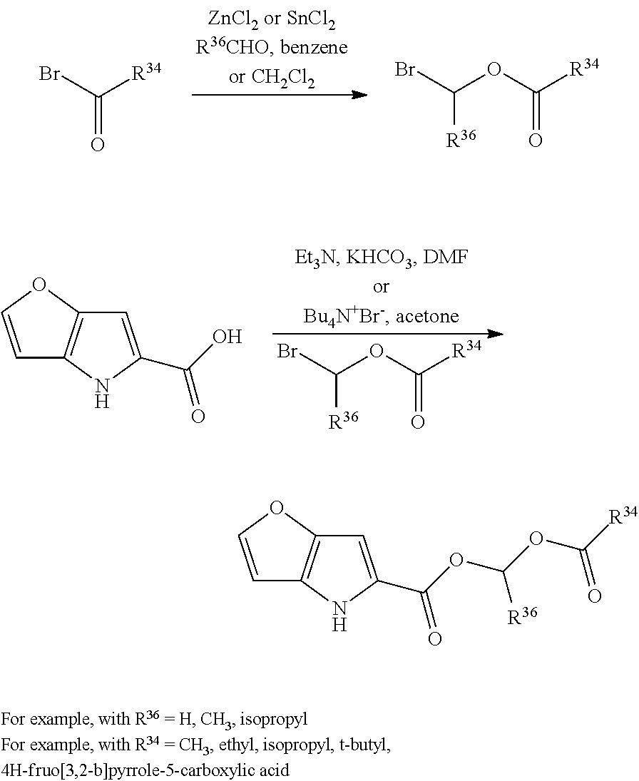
O=C(Br)[R34].[R36]C(Br)OC([R34])=O.C1=COC2=C1NC(C(O)=O)=C2.[R36]C(Br)OC([R34])=O.C1=COC2=C1NC(C(OC(OC([R34])=O)[R36])=O)=C2
